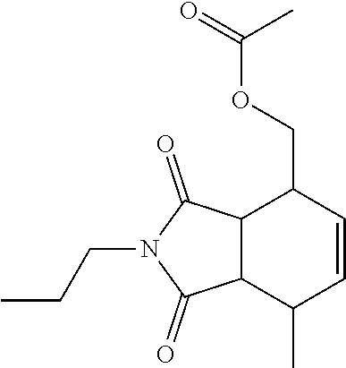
C12C(C(C)C=CC1COC(=O)C)C(=O)N(CCC)C2=O
